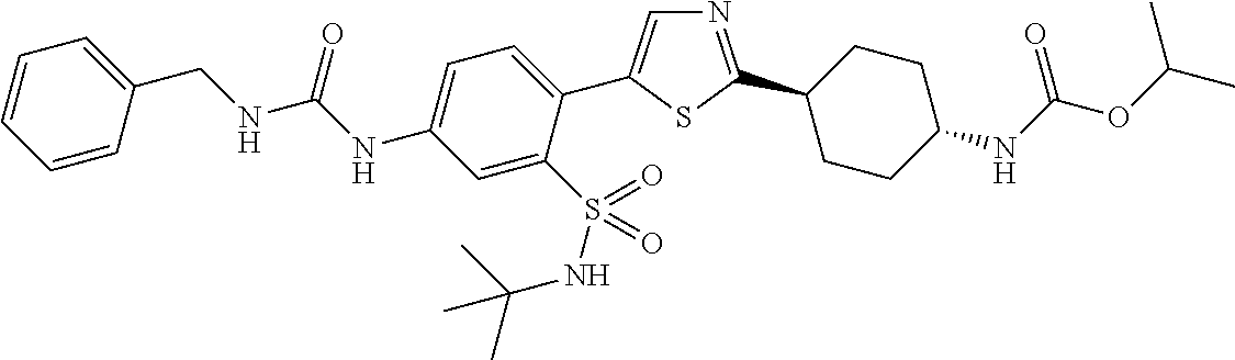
N1=C(C2CCC(NC(OC(C)C)=O)CC2)SC(C2=CC=C(NC(NCC3=CC=CC=C3)=O)C=C2S(NC(C)(C)C)(=O)=O)=C1
